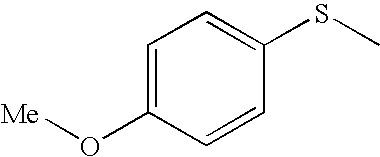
C1=C(O[Me])C=CC(SC)=C1
